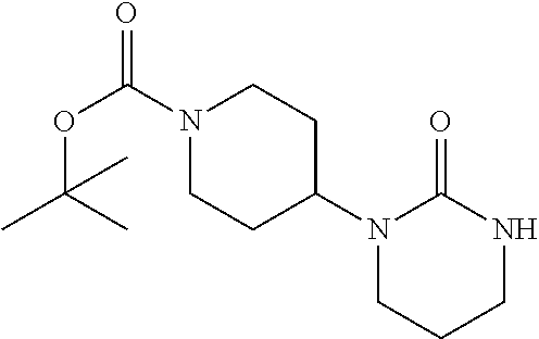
N1(C(OC(C)(C)C)=O)CCC(N2CCCNC2=O)CC1
